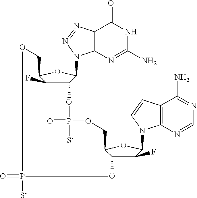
C12=C(N=C(N)NC1=O)N(C1C(OP(=O)([S-])OCC3OC(N4C5=C(C(N)=NC=N5)C=C4)C(F)C3O)C(F)C(CO)O1)N=N2.O=P[S-]
